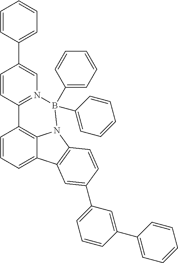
C1=CC=C2C3=C1C1=N(C=C(C4=CC=CC=C4)C=C1)B(C1=CC=CC=C1)(C1=CC=CC=C1)N3C1=C2C=C(C2=CC=CC(C3=CC=CC=C3)=C2)C=C1
